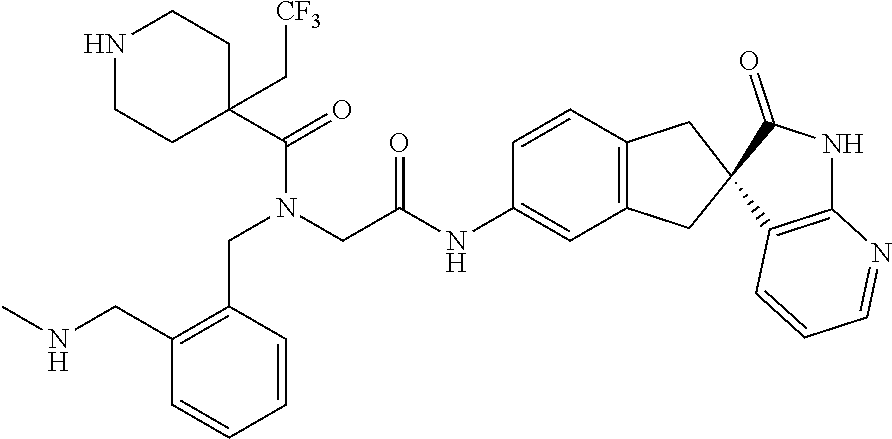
C1NCCC(C[CF3])(C(=O)N(CC(NC2=CC3=C(C=C2)CC2(C3)C(=O)NC3=C2C=CC=N3)=O)CC2=C(CNC)C=CC=C2)C1
